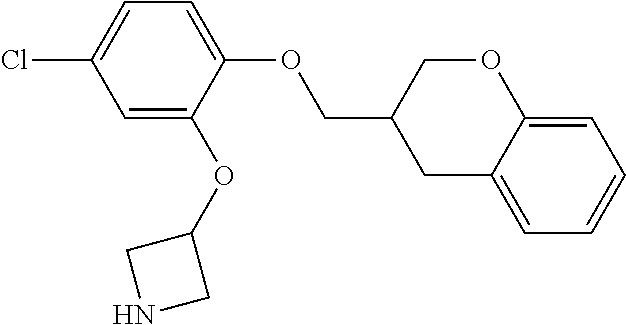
C1=C(OC2CNC2)C(OCC2CC3=CC=CC=C3OC2)=CC=C1Cl
